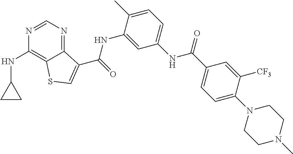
C1=NC(NC2CC2)=C2C(=N1)C(C(NC1=CC(NC(C3=CC=C(N4CCN(C)CC4)C([CF3])=C3)=O)=CC=C1C)=O)=CS2
